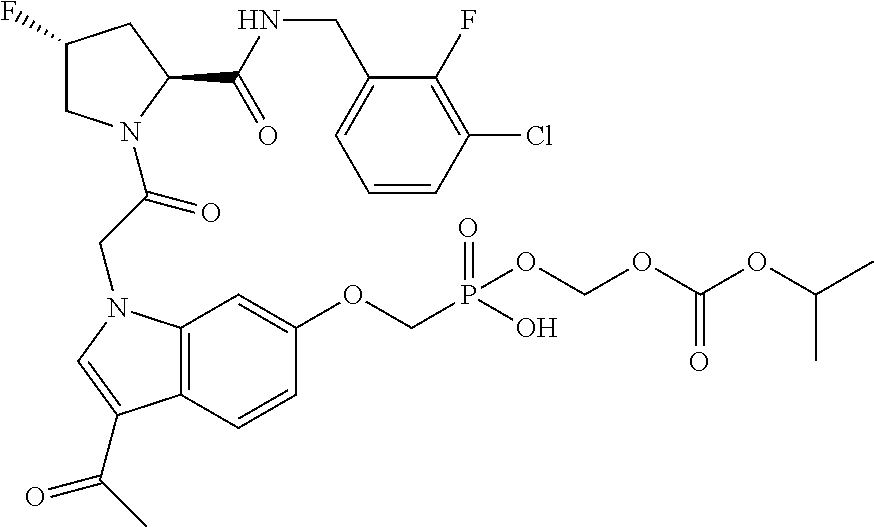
C1(F)CN(C(CN2C3=C(C=CC(OCP(OCOC(OC(C)C)=O)(=O)O)=C3)C(C(C)=O)=C2)=O)C(C(NCC2=CC=CC(Cl)=C2F)=O)C1
